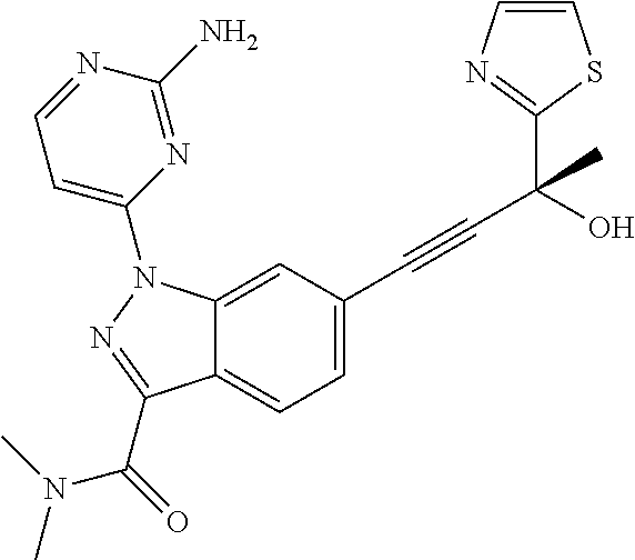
C12=CC(C#CC(O)(C3=NC=CS3)C)=CC=C1C(C(=O)N(C)C)=NN2C1=CC=NC(N)=N1
